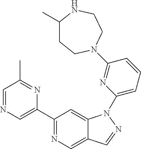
C1(C2=CN=CC(C)=N2)=NC=C2C(=C1)N(C1=CC=CC(N3CCC(C)NCC3)=N1)N=C2
